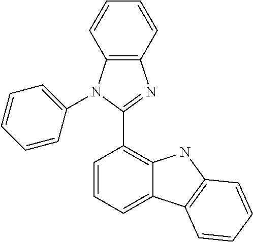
C1=CC=C2C(=C1C1=NC3=C(N1C1=CC=CC=C1)C=CC=C3)NC1=C2C=CC=C1
